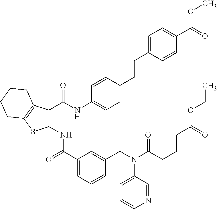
C1(C(=O)NC2=C(C(NC3=CC=C(CCC4=CC=C(C(=O)OC)C=C4)C=C3)=O)C3=C(S2)CCCC3)=CC=CC(CN(C2=CC=CN=C2)C(=O)CCCC(OCC)=O)=C1
